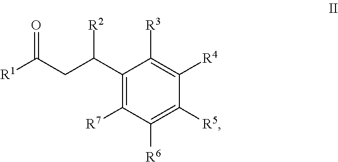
[R1]C(CC(C1=C([R7])C([R6])=C([R5])C([R4])=C1[R3])[R2])=O
